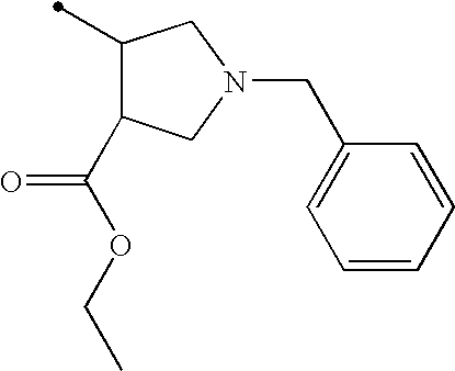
C1(C)C(C(OCC)=O)CN(CC2=CC=CC=C2)C1
